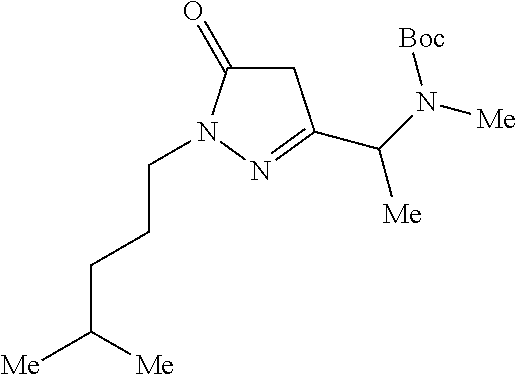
C1C(=O)N(CCCC([Me])[Me])N=C1C(N([Me])[Boc])[Me]
